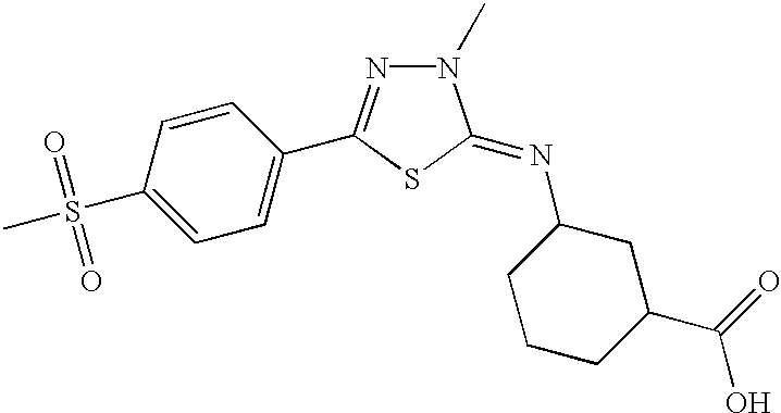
C1=C(S(C)(=O)=O)C=CC(C2=NN(C)C(=NC3CCCC(C(O)=O)C3)S2)=C1
